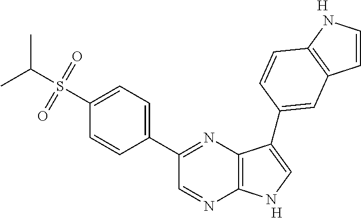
[H].C1(C2=NC3=C(N=C2)NC=C3C2=CC3=C(NC=C3)C=C2)=CC=C(S(C(C)C)(=O)=O)C=C1.[H]
